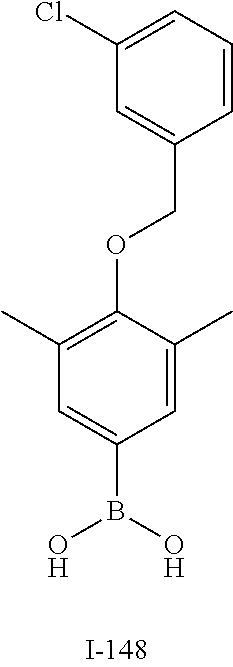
C1(C)=C(OCC2=CC(Cl)=CC=C2)C(C)=CC(B(O)O)=C1
